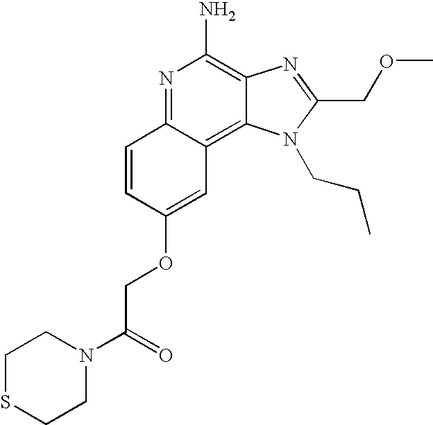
C1=CC(OCC(N2CCSCC2)=O)=CC2=C3C(=C(N)N=C12)N=C(COC)N3CCC
